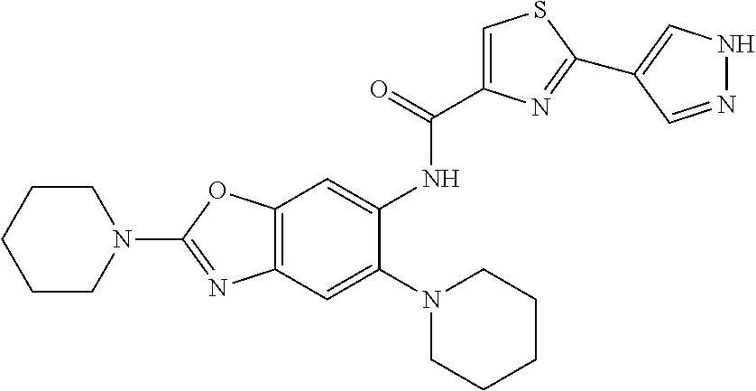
C12=C(C=C(N3CCCCC3)C(NC(C3=CSC(C4=CNN=C4)=N3)=O)=C1)N=C(N1CCCCC1)O2
